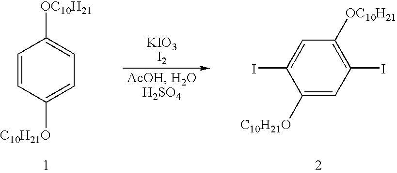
C1=CC([C10H21O])=CC=C1[OC10H21].IC1=CC([OC10H21])=C(I)C=C1[C10H21O]
